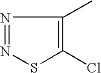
N1=NSC(Cl)=C1C
